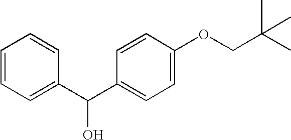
C1=CC=C(C(C2=CC=C(OCC(C)(C)C)C=C2)O)C=C1
